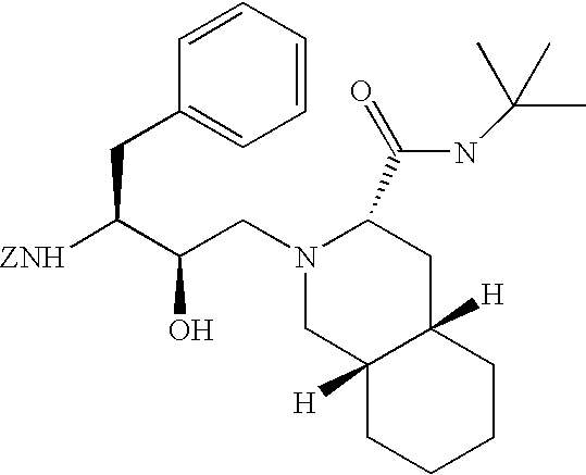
N1(CC(C([ZNH])CC2=CC=CC=C2)O)CC2([H])C([H])(CC1C(=O)NC(C)(C)C)CCCC2
